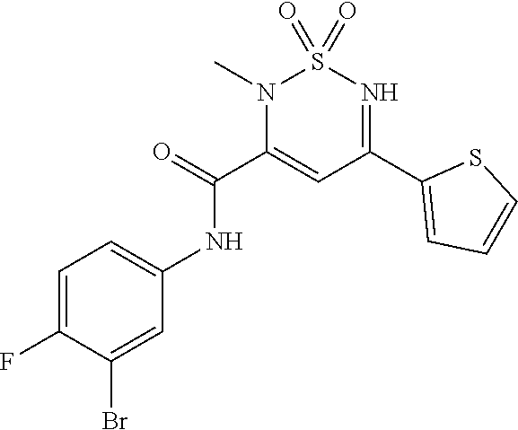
C1=C(F)C(Br)=CC(NC(C2=CC(C3=CC=CS3)=NS(=O)(=O)N2C)=O)=C1
